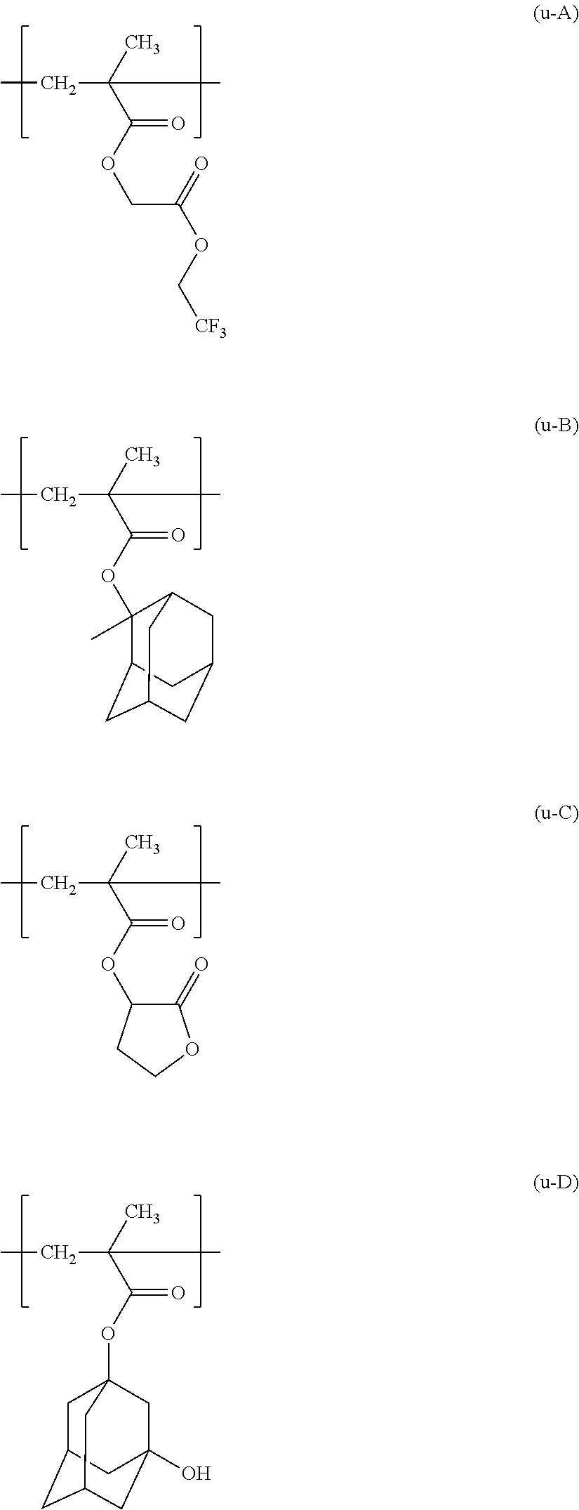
CCC(C(OCC(OC[CF3])=O)=O)(C)C.CCC(C(OC1(C)C2CC3CC(CC1C3)C2)=O)(C)C.CCC(C(OC1C(=O)OCC1)=O)(C)C.CCC(C(OC12CC3CC(CC(O)(C1)C3)C2)=O)(C)C
